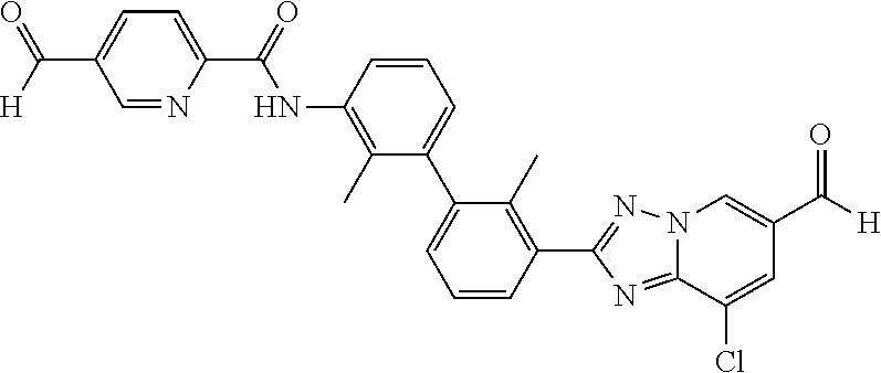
N12C(=NC(C3=C(C)C(C4=CC=CC(NC(C5=CC=C(C(=O)[H])C=N5)=O)=C4C)=CC=C3)=N1)C(Cl)=CC(C([H])=O)=C2
